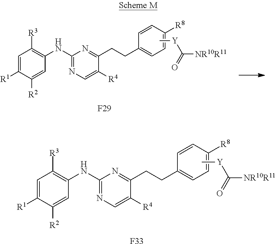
C1=C([R1])C([R2])=CC(NC2=NC=C([R4])C(CCC3=CC=C([R8])C=C3)=N2)=C1[R3].C[Y]C([NR10R11])=O.[F29].C1=C([R1])C([R2])=CC(NC2=NC=C([R4])C(CCC3=CC=C([R8])C=C3)=N2)=C1[R3].C[Y]C([NR10R11])=O.[F33]
